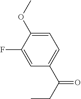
C1=C(OC)C(F)=CC(C(CC)=O)=C1
